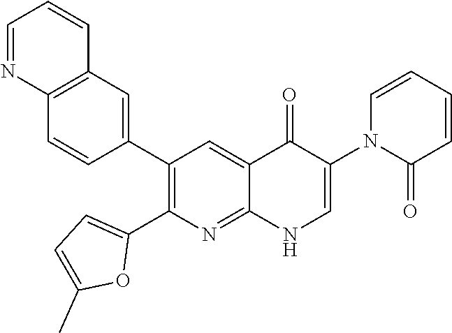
C12=C(C=C(C3=C(C4=CC=C(C)O4)N=C4C(=C3)C(=O)C(N3C(=O)C=CC=C3)=CN4)C=C1)C=CC=N2
